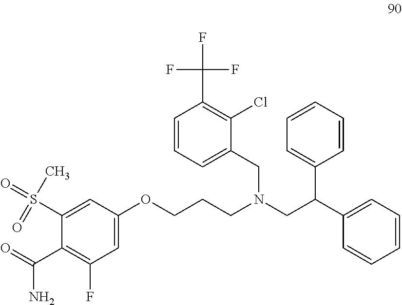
C1=C(OCCCN(CC(C2=CC=CC=C2)C2=CC=CC=C2)CC2=CC=CC(C(F)(F)F)=C2Cl)C=C(S(=O)(C)=O)C(C(=O)N)=C1F
